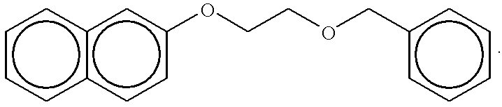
c1cc2c(cc1)cc(OCCOCc1ccccc1)cc2
